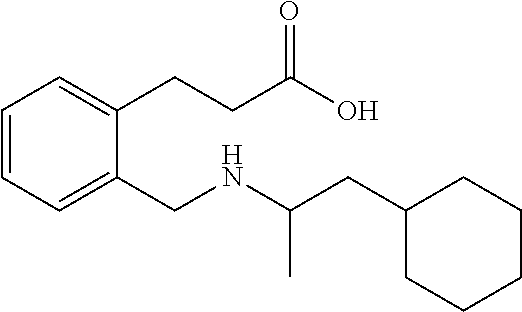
C1=C(CCC(O)=O)C(CNC(CC2CCCCC2)C)=CC=C1
